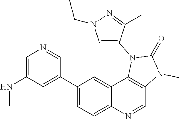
N(C1=CN=CC(C2=CC=C3C(=C2)C2=C(C=N3)N(C)C(=O)N2C2=CN(CC)N=C2C)=C1)C
